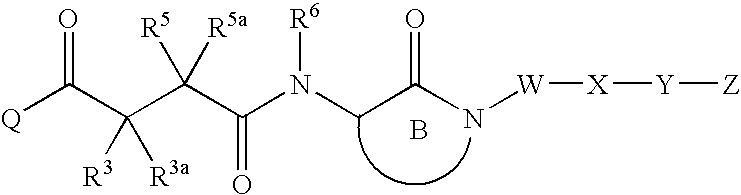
B.C(C(C(N(CC(N[W][X][Y][Z])=O)[R6])=O)([R5a])[R5])(C([Q])=O)([R3])[R3a]
